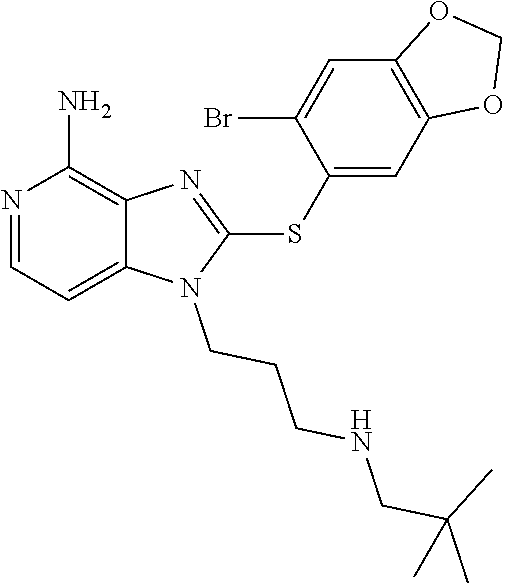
C12=CC=NC(N)=C1N=C(SC1=CC3=C(C=C1Br)OCO3)N2CCCNCC(C)(C)C
